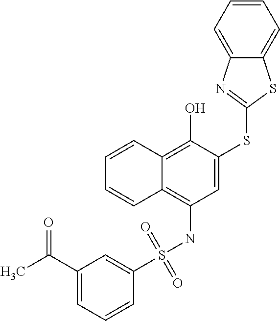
C1(S(NC2=C3C(=C(O)C(SC4=NC5=CC=CC=C5S4)=C2)C=CC=C3)(=O)=O)=CC(C(C)=O)=CC=C1
